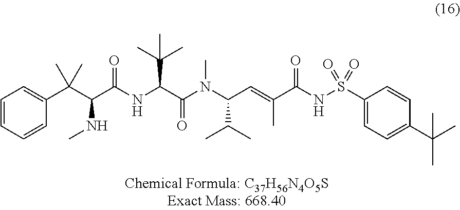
C1=CC=CC(C(C(C(NC(C(N(C(C=C(C(NS(C2=CC=C(C(C)(C)C)C=C2)(=O)=O)=O)C)C(C)C)C)=O)C(C)(C)C)=O)NC)(C)C)=C1
